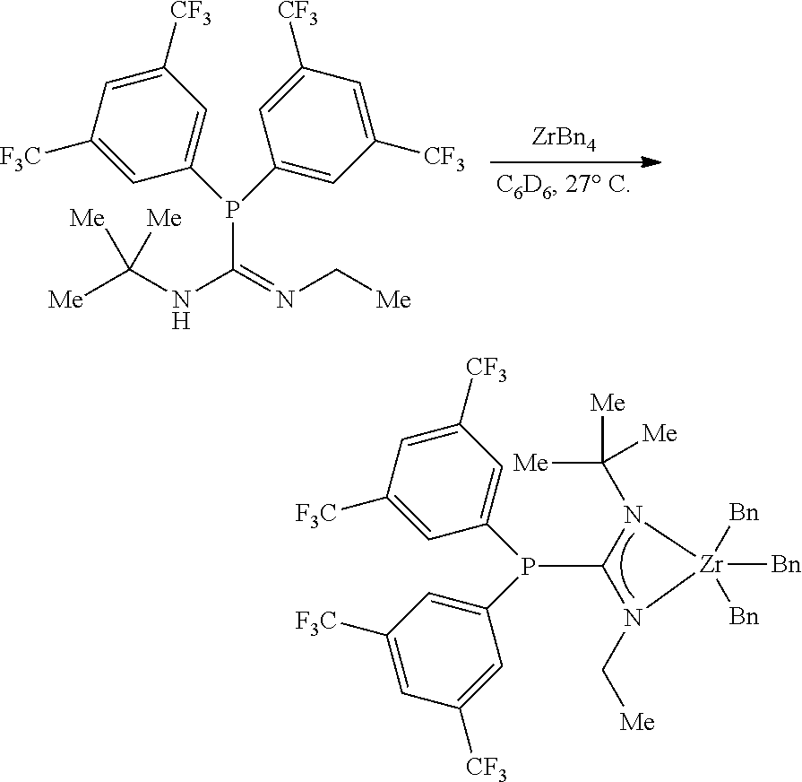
[Me]C([Me])(N1C(P(C2=CC([CF3])=CC([F3C])=C2)C2=CC([F3C])=CC([CF3])=C2)N(C[Me])[Zr]1([Bn])([Bn])[Bn])[Me].[ZrBn4].[Me]C(NC(P(C1=CC([CF3])=CC([F3C])=C1)C1=CC([CF3])=CC([CF3])=C1)=NC[Me])([Me])[Me]
